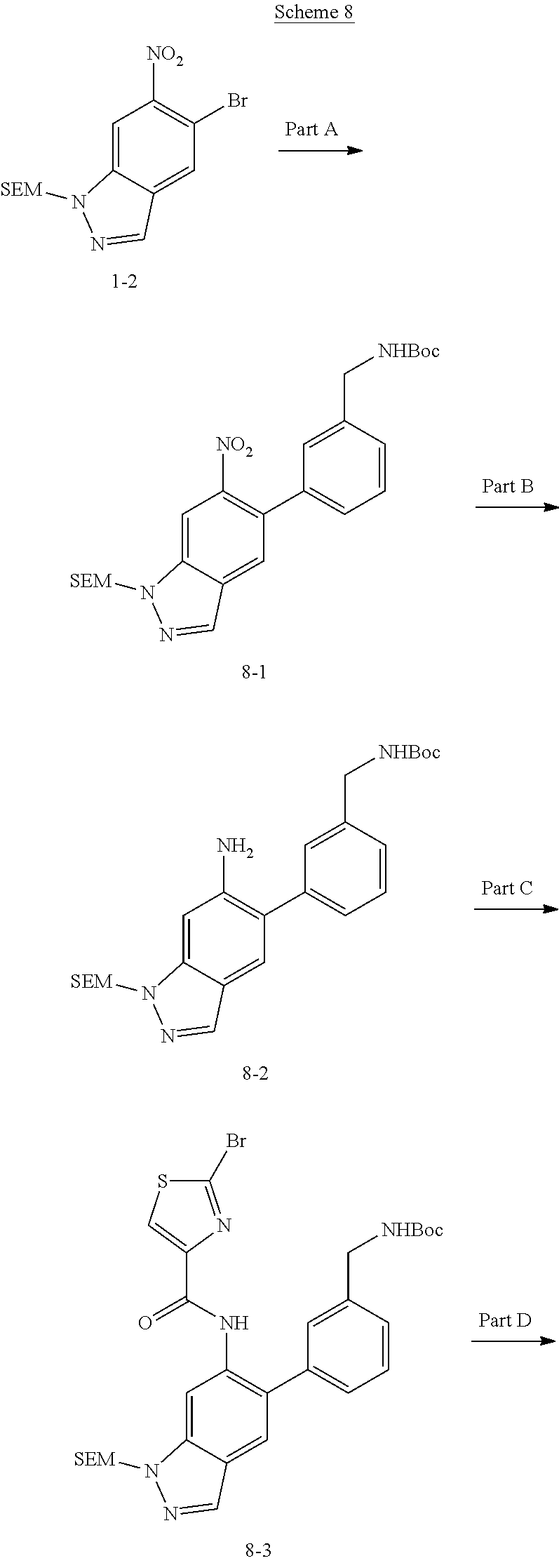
C1=C2C(=CC(Br)=C1[NO2])C=NN2[SEM].C1=C2C(=CC(C3=CC=CC(C[NHBoc])=C3)=C1[NO2])C=NN2[SEM].C1=C2C(=CC(C3=CC=CC(C[NHBoc])=C3)=C1N)C=NN2[SEM].C1=C2C(=CC(C3=CC=CC(C[NHBoc])=C3)=C1NC(=O)C1=CSC(Br)=N1)C=NN2[SEM]
